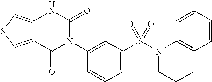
C12=CSC=C1C(=O)N(C1=CC(S(N3CCCC4=C3C=CC=C4)(=O)=O)=CC=C1)C(=O)N2
